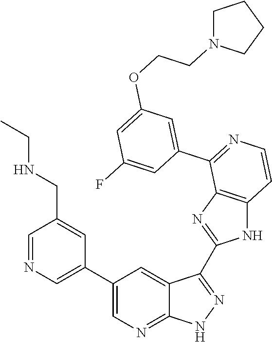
C1=NC=C(C2=CN=C3C(=C2)C(C2=NC4=C(N2)C=CN=C4C2=CC(OCCN4CCCC4)=CC(F)=C2)=NN3)C=C1CNCC
